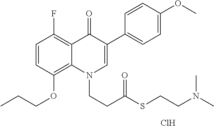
C1=CC(OCCC)=C2C(=C1F)C(=O)C(C1=CC=C(OC)C=C1)=CN2CCC(=O)SCCN(C)C.Cl
